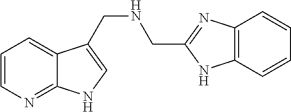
C1=CN=C2C(=C1)C(CNCC1=NC3=C(N1)C=CC=C3)=CN2
